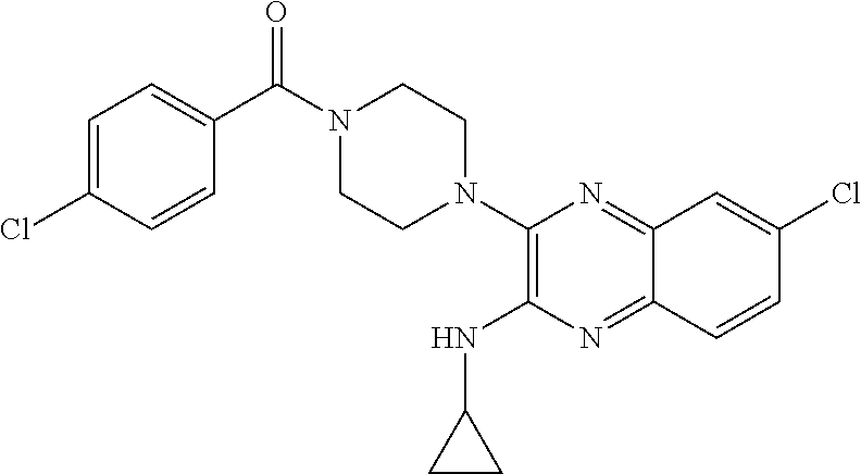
C1=C(Cl)C=CC(C(N2CCN(C3=C(NC4CC4)N=C4C(=N3)C=C(Cl)C=C4)CC2)=O)=C1
